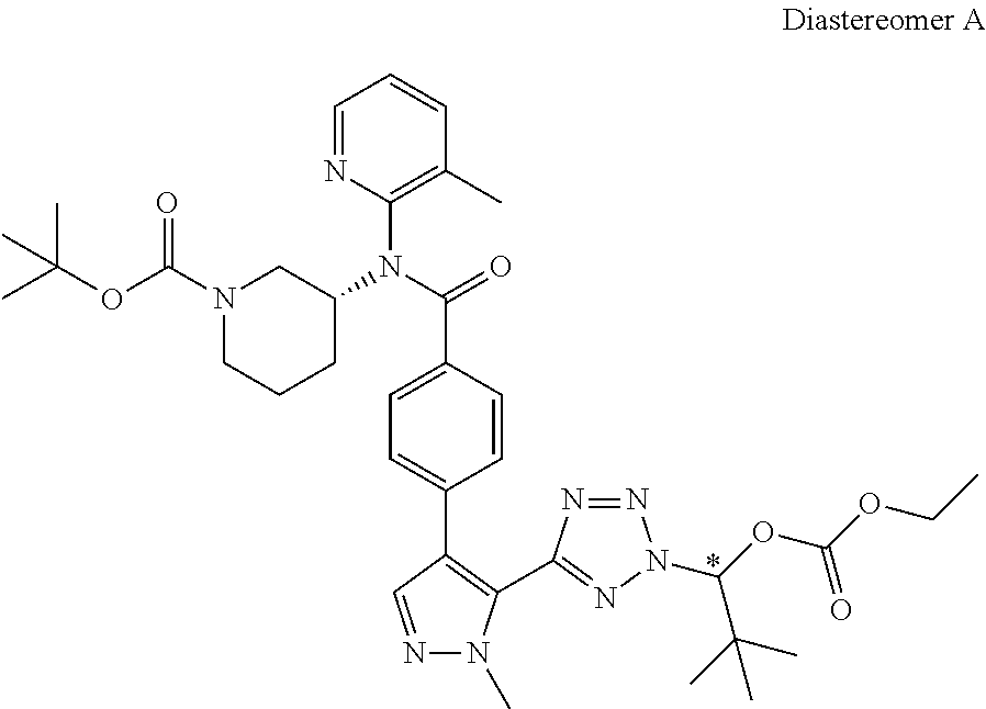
C1=NC(N(C(=O)C2=CC=C(C3=C(C4=NN(C(OC(OCC)=O)C(C)(C)C)N=N4)N(C)N=C3)C=C2)C2CN(C(OC(C)(C)C)=O)CCC2)=C(C)C=C1
